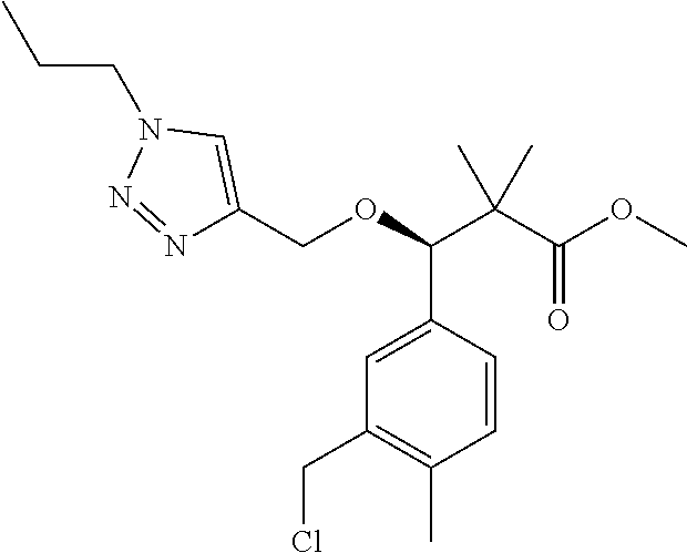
N1=NN(CCC)C=C1COC(C(C(=O)OC)(C)C)C1=CC(CCl)=C(C)C=C1
